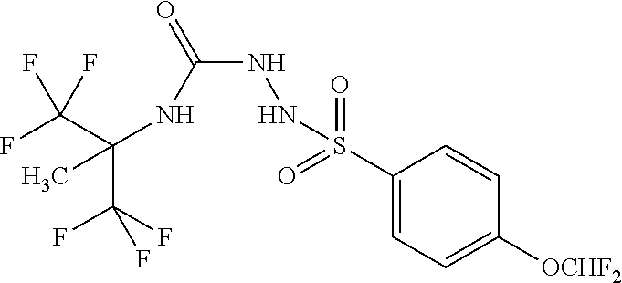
C(C(F)(F)F)(NC(NNS(C1=CC=C([OCHF2])C=C1)(=O)=O)=O)(C)C(F)(F)F
